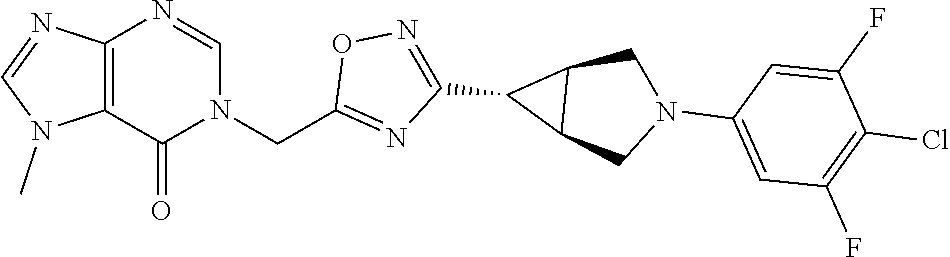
C12=C(N=CN(CC3=NC(C4C5C4CN(C4=CC(F)=C(Cl)C(F)=C4)C5)=NO3)C1=O)N=CN2C
